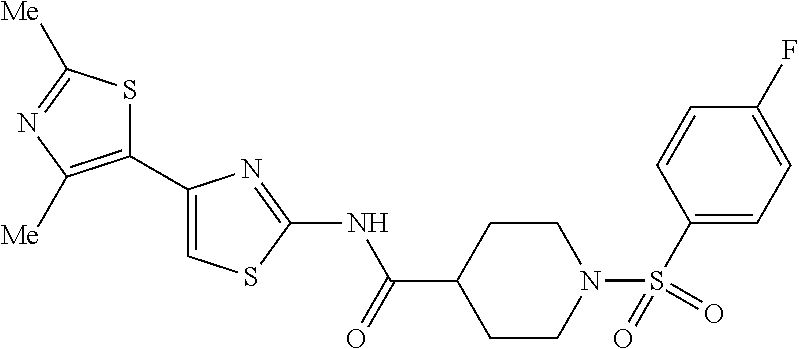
C1(C2=CSC(NC(=O)C3CCN(S(C4=CC=C(F)C=C4)(=O)=O)CC3)=N2)=C([Me])N=C([Me])S1
